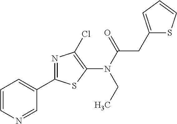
N(C(=O)CC1=CC=CS1)(C1=C(Cl)N=C(C2=CC=CN=C2)S1)CC
